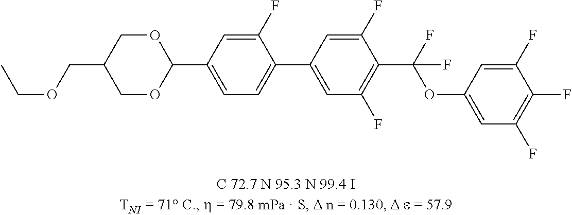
O1CC(COCC)COC1C1=CC=C(C2=CC(F)=C(C(OC3=CC(F)=C(F)C(F)=C3)(F)F)C(F)=C2)C(F)=C1
